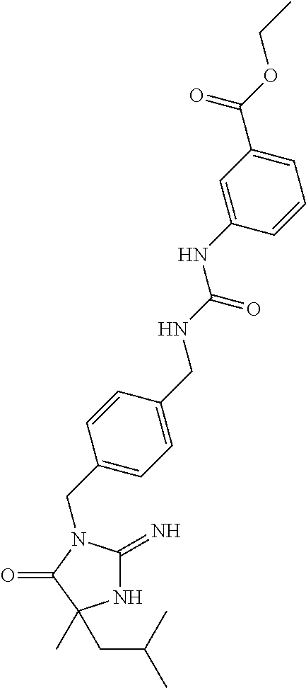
N1C(=N)N(CC2=CC=C(CNC(NC3=CC(C(OCC)=O)=CC=C3)=O)C=C2)C(=O)C1(C)CC(C)C
